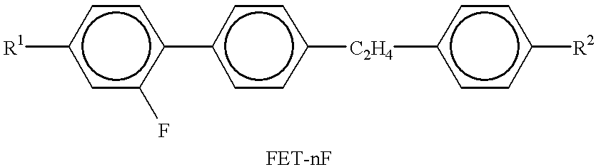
[R1]c1cc(F)c(-c2ccc([C2H4]c3ccc([R2])cc3)cc2)cc1
